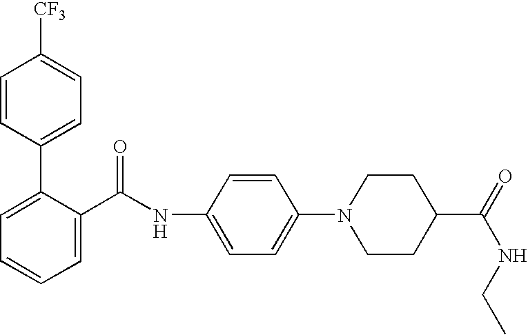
C1=CC(C2=CC=CC=C2C(NC2=CC=C(N3CCC(C(=O)NCC)CC3)C=C2)=O)=CC=C1[CF3]
